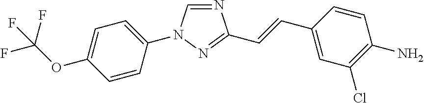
C1(N2C=NC(C=CC3=CC(Cl)=C(N)C=C3)=N2)=CC=C(OC(F)(F)F)C=C1
